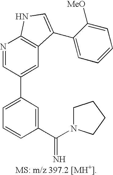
C1=C(C2=CC3=C(N=C2)NC=C3C2=CC=CC=C2[MeO])C=C(C(=N)N2CCCC2)C=C1
